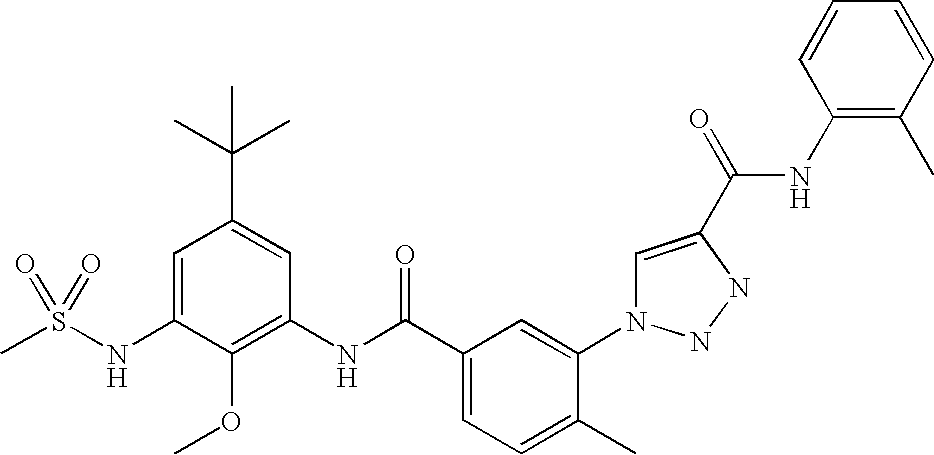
CS(NC1=CC(C(C)(C)C)=CC(NC(C2=CC=C(C)C(N3C=C(C(=O)NC4=C(C)C=CC=C4)NN3)=C2)=O)=C1OC)(=O)=O
